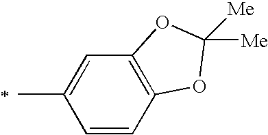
C1=CC2=C(C=C1C)OC([Me])([Me])O2
